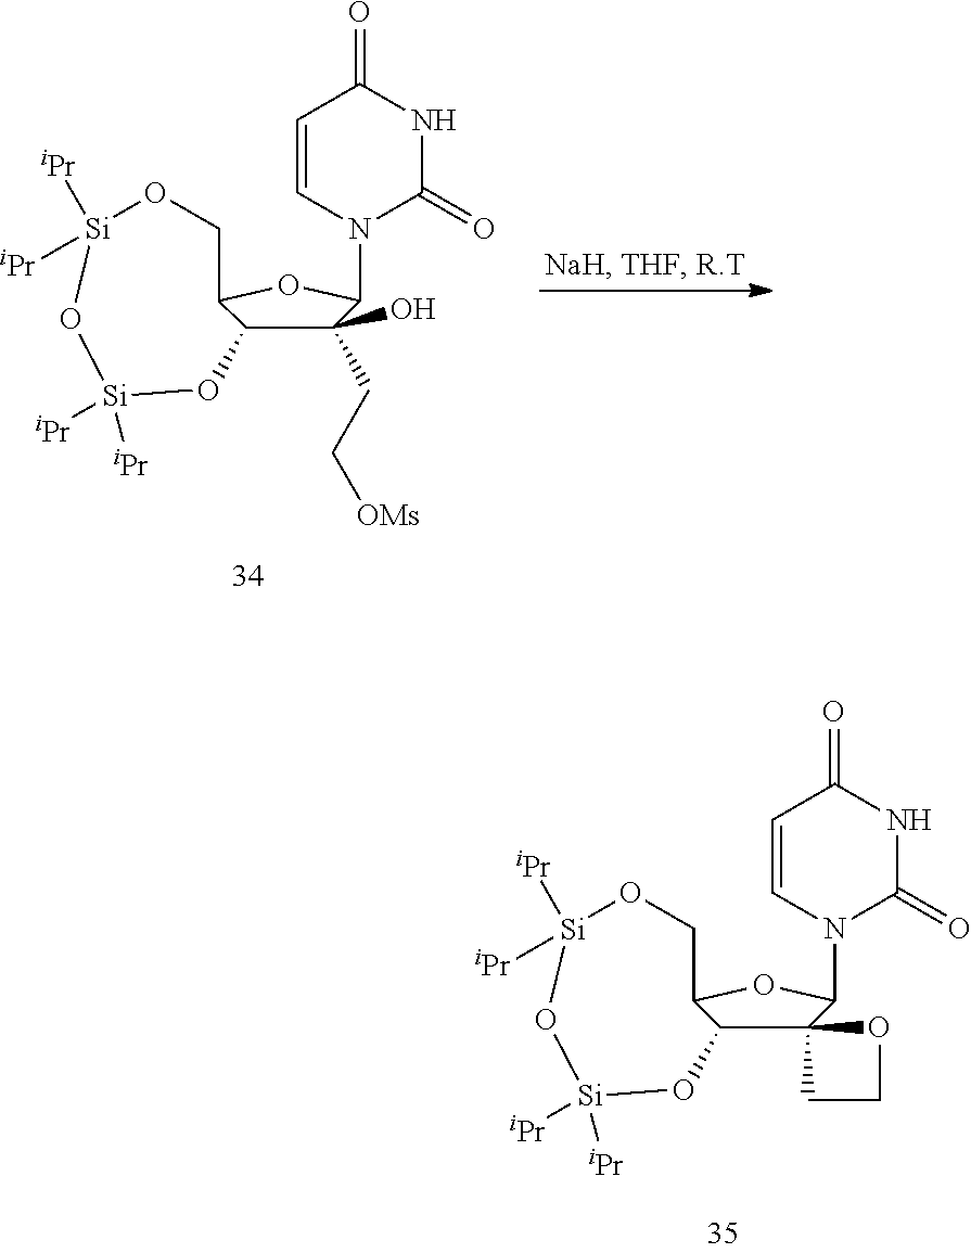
C1(CC[OMs])(O)C2C(OC1N1C(=O)NC(=O)C=C1)CO[Si]([iPr])([iPr])O[Si]([iPr])([iPr])O2.C12(C3C(OC1N1C(=O)NC(=O)C=C1)CO[Si]([iPr])([iPr])O[Si]([iPr])([iPr])O3)CCO2
